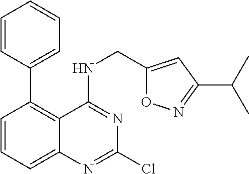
C1=CC=CC=C1C1=C2C(=CC=C1)N=C(Cl)N=C2NCC1=CC(C(C)C)=NO1
